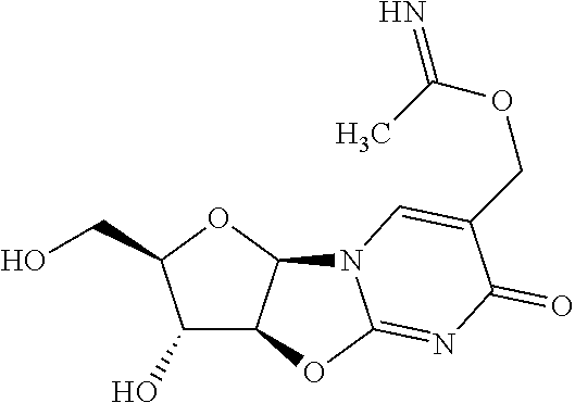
C1(O)C2C(OC1CO)N1C(=NC(=O)C(COC(=N)C)=C1)O2
